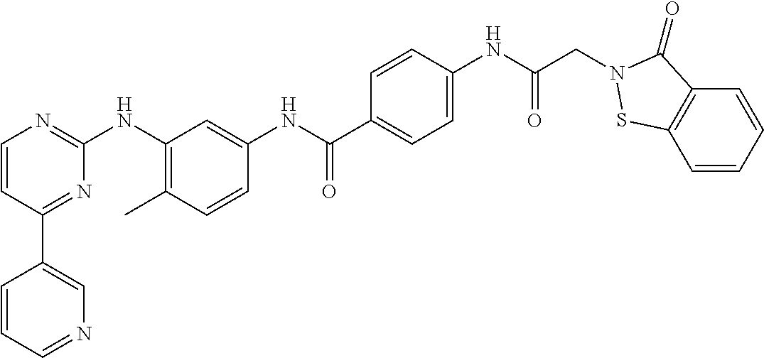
C1(C2=CN=CC=C2)=NC(NC2=C(C)C=CC(NC(C3=CC=C(NC(CN4C(=O)C5=C(C=CC=C5)S4)=O)C=C3)=O)=C2)=NC=C1
